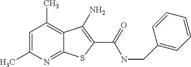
C12=NC(C)=CC(C)=C1C(N)=C(C(=O)NCC1=CC=CC=C1)S2
